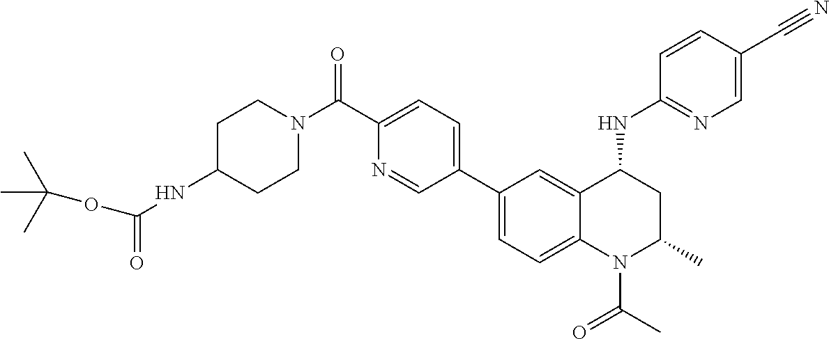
C1(C2=CC=C3C(=C2)C(NC2=NC=C(C#N)C=C2)CC(C)N3C(=O)C)=CC=C(C(N2CCC(NC(OC(C)(C)C)=O)CC2)=O)N=C1
